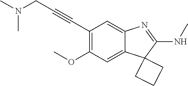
C(C1=C(OC)C=C2C(=C1)N=C(NC)C21CCC1)#CCN(C)C
